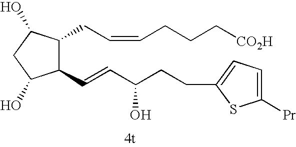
C1(C=CC(CCC2=CC=C([Pr])S2)O)C(CC=CCCC[CO2H])C(O)CC1O
